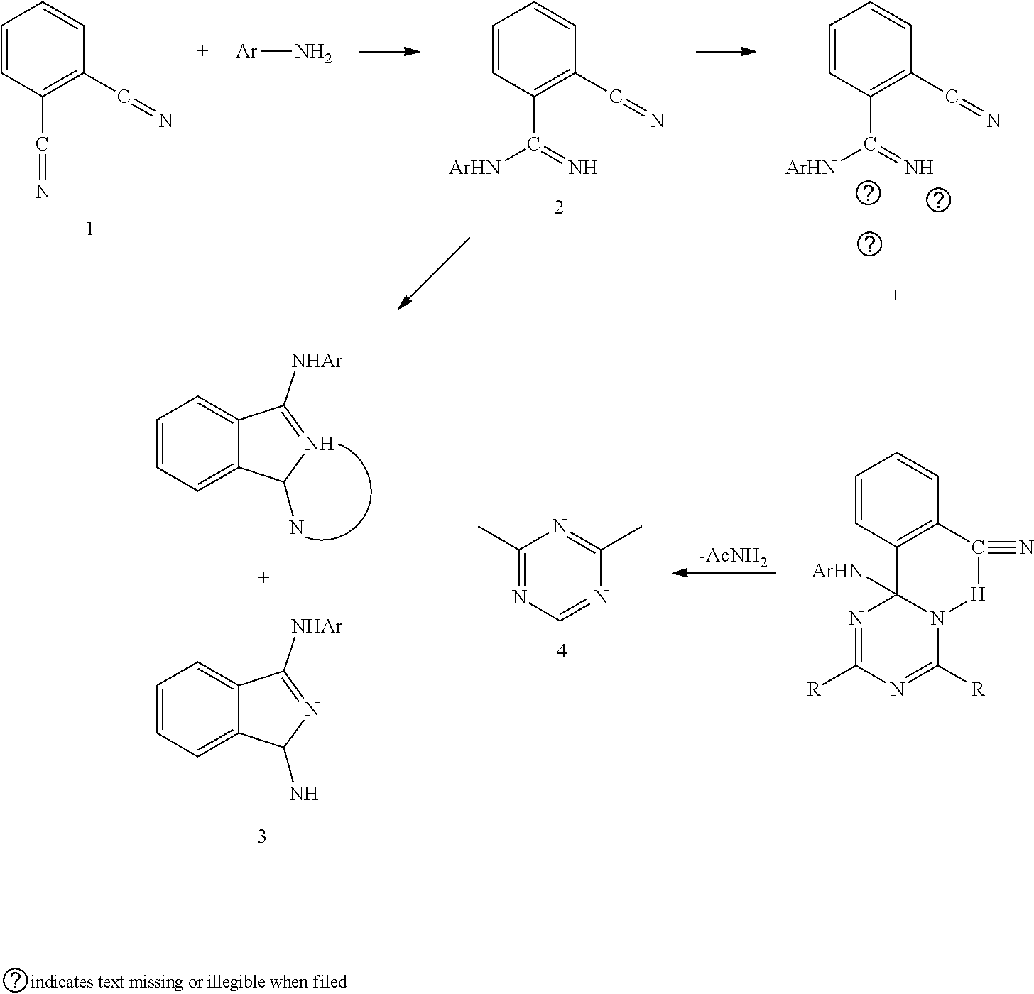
C1=CC=C2C(=C1)C([NHAr])=NC2N.C1=CC=C2C(=C1)C([NHAr])=NC2N.[-AcNH2].C1(C)=NC=NC(C)=N1.C1=CC2=C(C=C1)C(#N)[H]N1C2([ArHN])N=C([R])N=C1[R].C1=CC(C=N)=C(C=N)C=C1.C1=CC(C(=N)[ArHN])=C(C=N)C=C1.C1=CC(C(=N)[ArHN])=C(C=N)C=C1.[Ar]N
